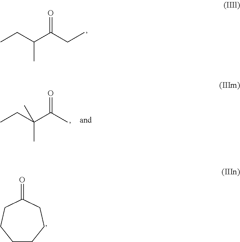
CCC(C(CC)=O)C.CCC(C(C)=O)(C)C.C1CCCC(=O)CC1
